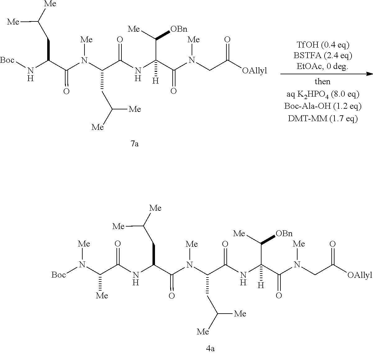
N(C(C(NC(C(N(C(C(NC(C(N([Me])[Boc])[Me])=O)CC([Me])[Me])=O)[Me])CC([Me])[Me])=O)(C([Me])[OBn])[H])=O)(CC(=O)[OAllyl])[Me].N(C(C(NC(C(N(C(C(N[Boc])CC([Me])[Me])=O)[Me])CC([Me])[Me])=O)(C([Me])[OBn])[H])=O)(CC(=O)[OAllyl])[Me]
